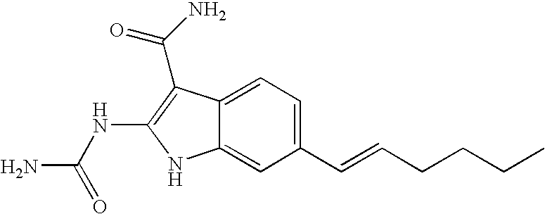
C1(C=CCCCC)=CC=C2C(=C1)NC(NC(N)=O)=C2C(=O)N
